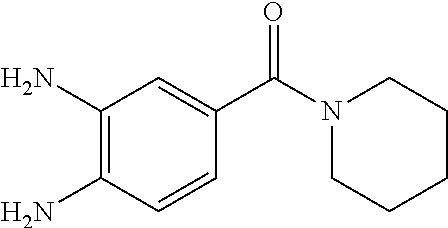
C1(N)=C(N)C=CC(C(N2CCCCC2)=O)=C1
